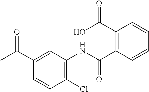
C1(NC(C2=C(C(O)=O)C=CC=C2)=O)=C(Cl)C=CC(C(C)=O)=C1
